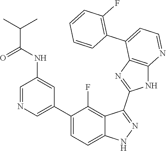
C1=NC=C(C2=CC=C3C(=C2F)C(C2=NC4=C(N2)N=CC=C4C2=C(F)C=CC=C2)=NN3)C=C1NC(C(C)C)=O
